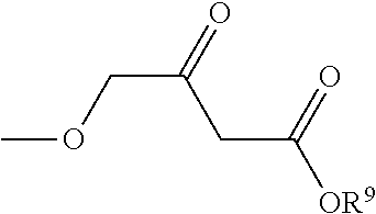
C(C(=O)CC([OR9])=O)OC
